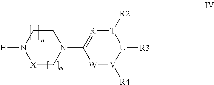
[X]1CN(C2=[R][T]([R2])[U]([R3])[V]([R4])[W]2)CCN1[H]
